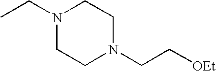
CCN1CCN(CC[OEt])CC1
